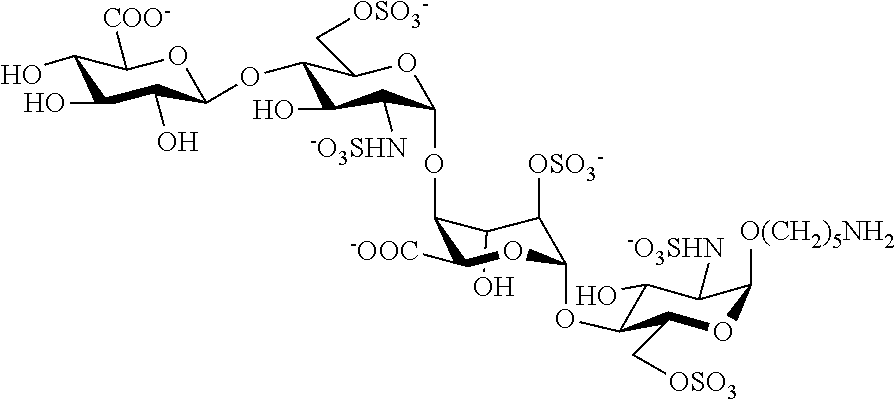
C1(O)C([OSO3-])C(OC2C(O)C([-O3SHN])C([O(CH2)5NH2])OC2C[OSO3])OC([-OOC])C1OC1C([-O3SHN])C(O)C(OC2C(O)C(O)C(O)C([COO-])O2)C(C[OSO3-])O1
